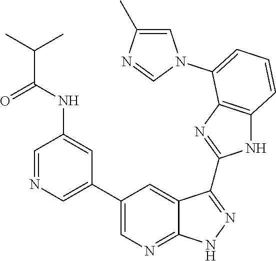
C1=NC=C(C2=CN=C3C(=C2)C(C2=NC4=C(N2)C=CC=C4N2C=C(C)N=C2)=NN3)C=C1NC(C(C)C)=O
